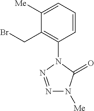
C1([Me])=CC=CC(N2C(=O)N([Me])N=N2)=C1CBr
